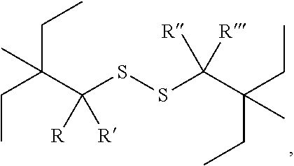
C(C(SSC(C(CC)(CC)C)([R])[R])([R])[R])(CC)(CC)C
